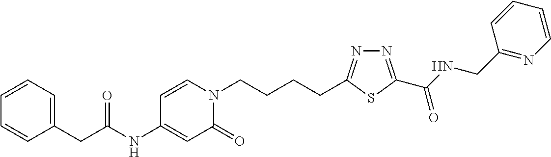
C1(NC(CC2=CC=CC=C2)=O)=CC(=O)N(CCCCC2=NN=C(C(NCC3=NC=CC=C3)=O)S2)C=C1
